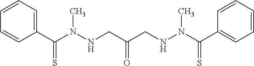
C1=CC(C(N(NCC(CNN(C(C2=CC=CC=C2)=S)C)=O)C)=S)=CC=C1
